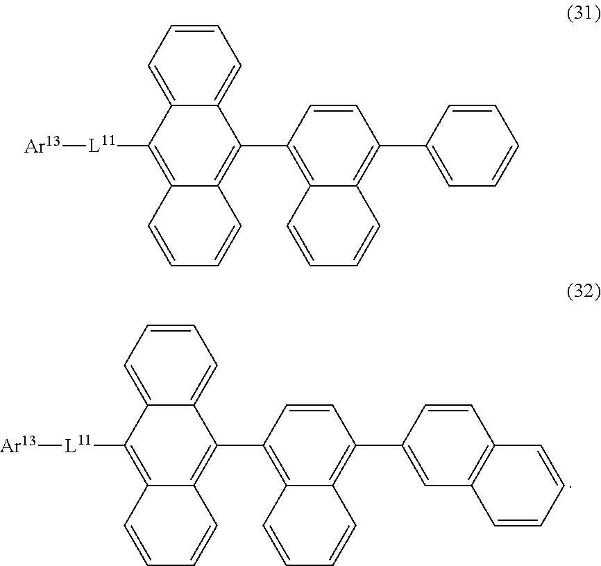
C1=C2C(=CC=C1)C([L11][Ar13])=C1C(=C2C2=C3C(=C(C4=CC5=C(C=C4)C=CC=C5)C=C2)C=CC=C3)C=CC=C1.C1=C2C(=CC=C1)C([L11][Ar13])=C1C(=C2C2=C3C(=C(C4=CC=CC=C4)C=C2)C=CC=C3)C=CC=C1
